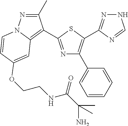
C12=C(C3=NC(C4=CC=CC=C4)=C(C4=NNC=N4)S3)C(C)=NN1C=CC(OCCNC(C(C)(N)C)=O)=C2
